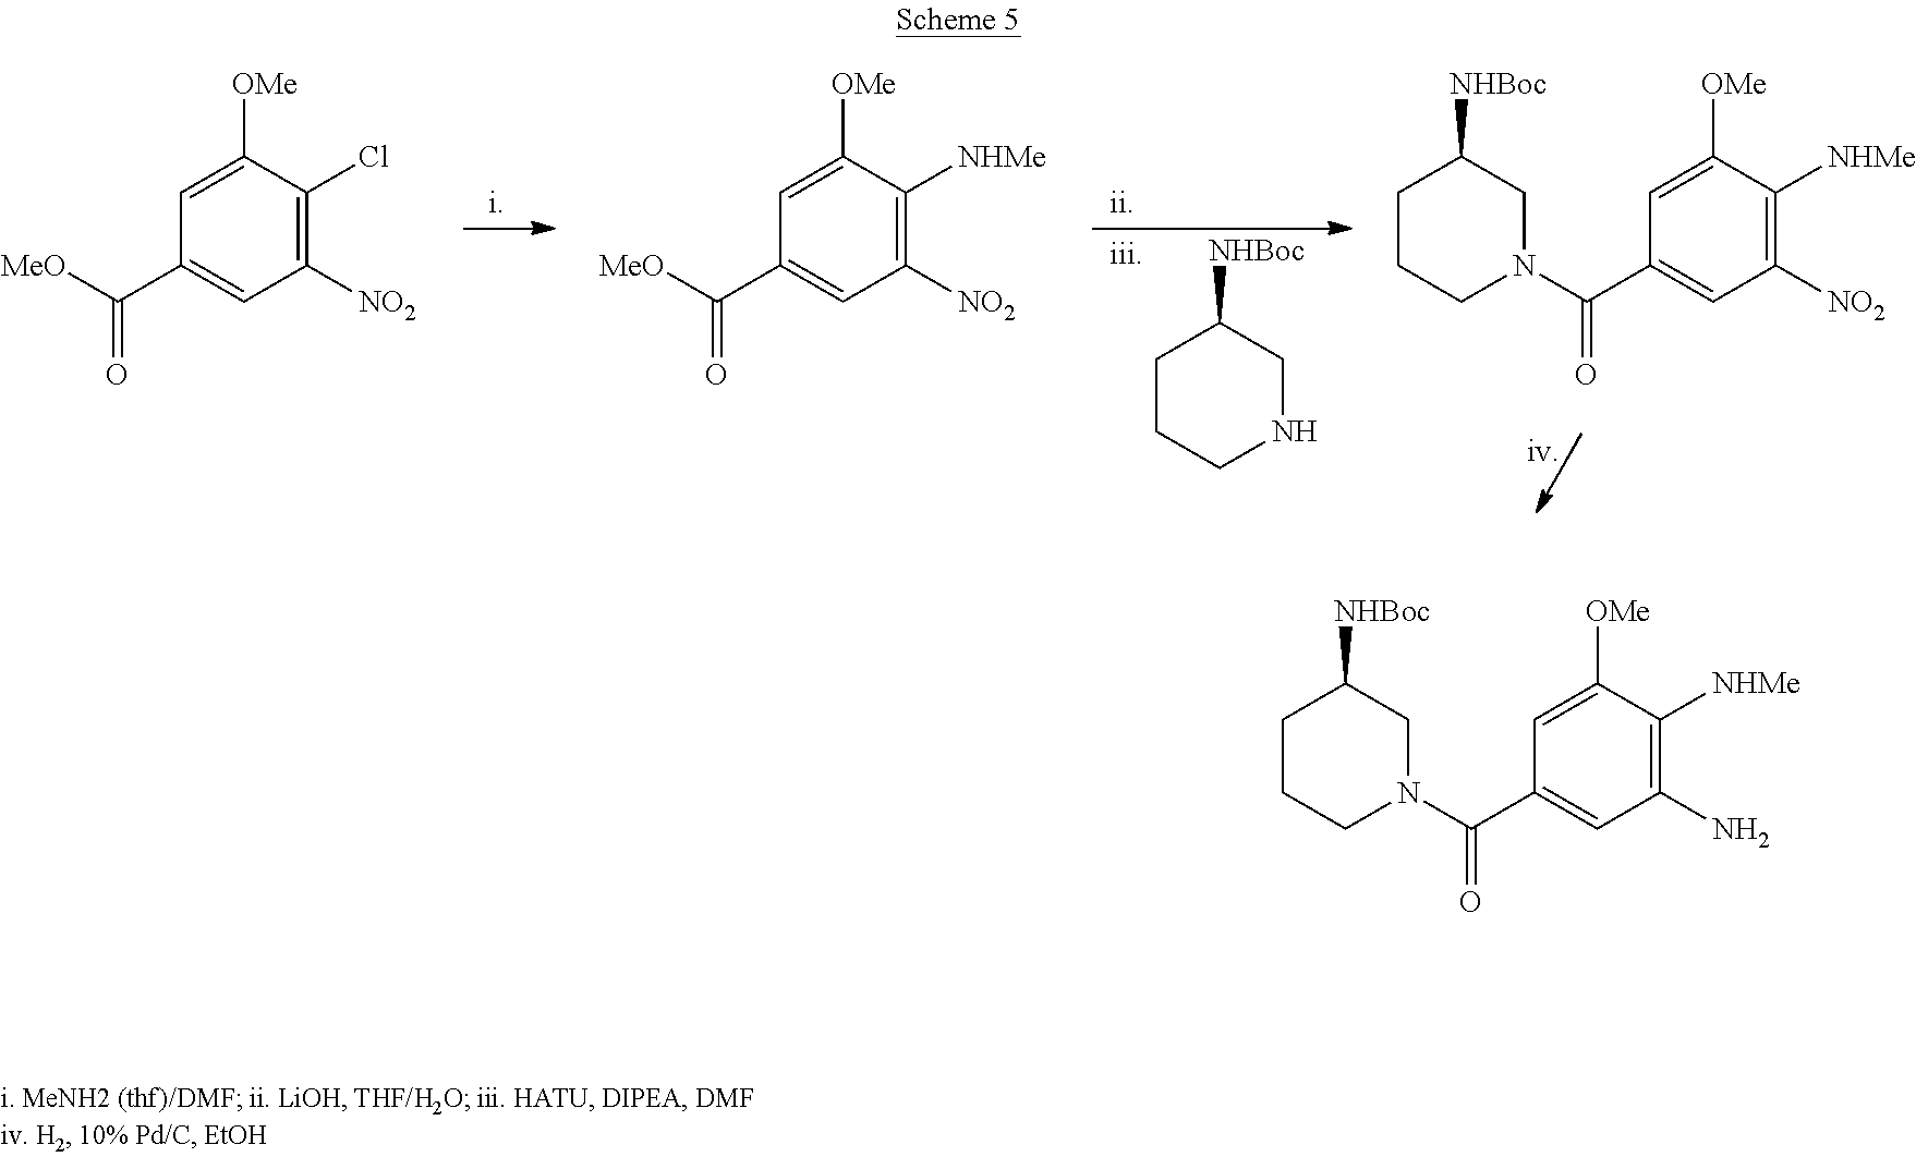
C1(Cl)=C([NO2])C=C(C([MeO])=O)C=C1[OMe].C1([NHMe])=C([NO2])C=C(C([MeO])=O)C=C1[OMe].C1CCNCC1[NHBoc].C1([NHMe])=C([NO2])C=C(C(=O)N2CCCC([NHBoc])C2)C=C1[OMe].C1([NHMe])=C(N)C=C(C(=O)N2CCCC([NHBoc])C2)C=C1[OMe]
